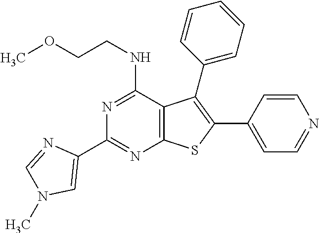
N1=C(NCCOC)C2=C(N=C1C1=CN(C)C=N1)SC(C1=CC=NC=C1)=C2C1=CC=CC=C1
